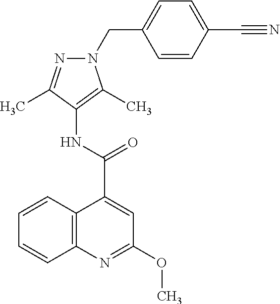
C12=C(N=C(OC)C=C1C(NC1=C(C)N(CC3=CC=C(C#N)C=C3)N=C1C)=O)C=CC=C2
